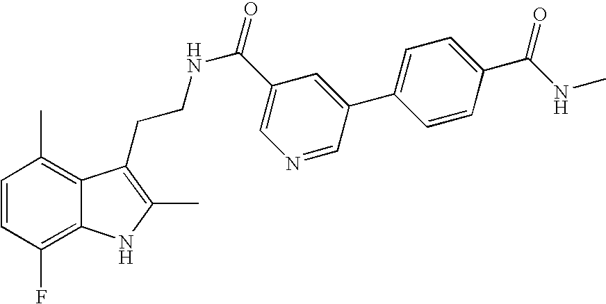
C1=CC(F)=C2C(=C1C)C(CCNC(=O)C1=CN=CC(C3=CC=C(C(=O)NC)C=C3)=C1)=C(C)N2
